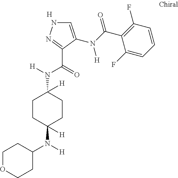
C1=C(N(C(C2=C(F)C=CC=C2F)=O)[H])C(C(=O)N([H])C2([H])CCC(N(C3CCOCC3)[H])([H])CC2)=NN1.[H]
